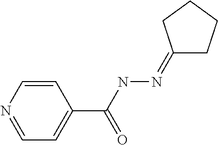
C1=CN=CC=C1C(NN=C1CCCC1)=O
